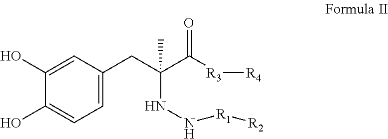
C1=C(CC(C([R3][R4])=O)(NN[R1][R2])C)C=C(O)C(O)=C1
